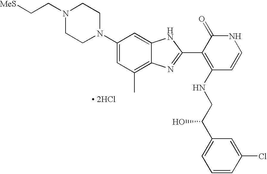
[MeS]CCN1CCN(C2=CC(C)=C3C(=C2)NC(C2=C(NCC(C4=CC=CC(Cl)=C4)O)C=CNC2=O)=N3)CC1.[ 2HCl]
